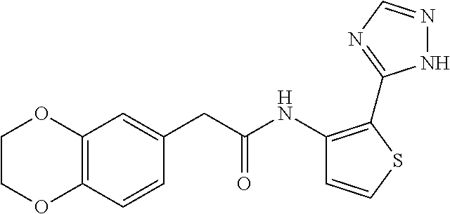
C12=C(C=CC(CC(=O)NC3=C(C4=NC=NN4)SC=C3)=C1)OCCO2
